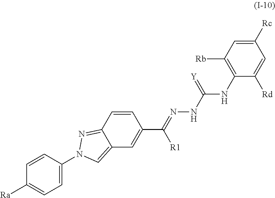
C12=NN(C3=CC=C([Ra])C=C3)C=C1C=C(C(=NNC(NC1=C([Rb])C=C([Rc])C=C1[Rd])=[Y])[R1])C=C2
